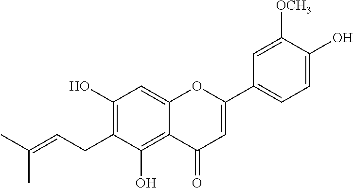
C1=C(O)C([OCH3])=CC(C2=CC(=O)C3=C(O)C(CC=C(C)C)=C(O)C=C3O2)=C1
